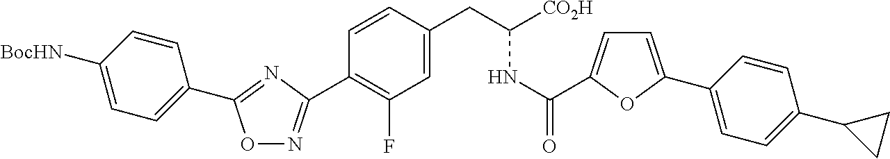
O1N=C(C2=C(F)C=C(CC(NC(=O)C3=CC=C(C4=CC=C(C5CC5)C=C4)O3)[CO2H])C=C2)N=C1C1=CC=C([BocHN])C=C1
